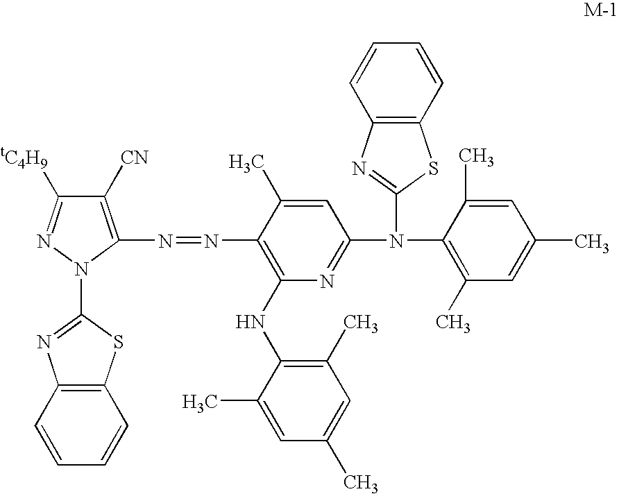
C1=CC2=C(C=C1)SC(N1N=C([tC4H9])C([CN])=C1N=NC1=C(NC3=C(C)C=C(C)C=C3C)N=C(N(C3=NC4=C(S3)C=CC=C4)C3=C(C)C=C(C)C=C3C)C=C1C)=N2
